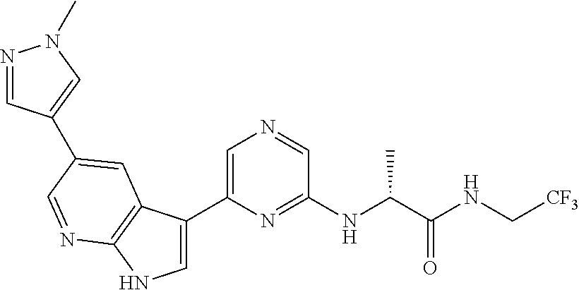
C1=C(C2=CNC3=C2C=C(C2=CN(C)N=C2)C=N3)N=C(NC(C(NC[CF3])=O)C)C=N1
